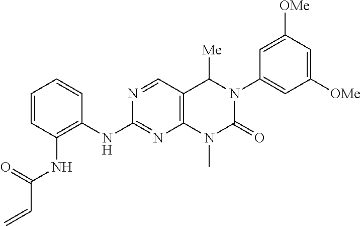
C1=CC(NC(C=C)=O)=C(NC2=NC3=C(C=N2)C([Me])N(C2=CC([OMe])=CC([OMe])=C2)C(=O)N3C)C=C1
